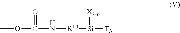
COC(N[R10][Si]([X3-b])[Tb])=O
